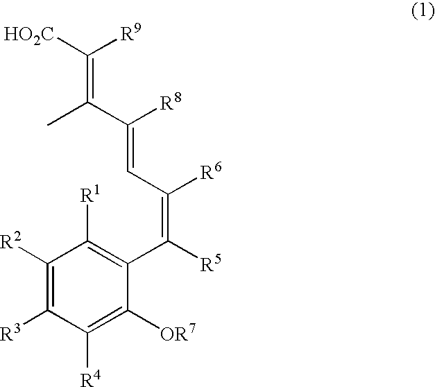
C1([R2])=C([R3])C([R4])=C([OR7])C(C([R5])=C([R6])C=C(C(=C([HO2C])[R9])C)[R8])=C1[R1]
